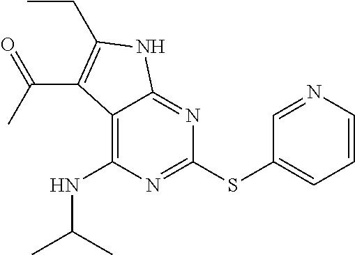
S(C1=CC=CN=C1)C1=NC(NC(C)C)=C2C(=N1)NC(CC)=C2C(=O)C
